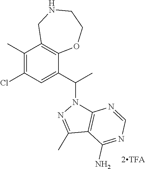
C1(C)=C(Cl)C=C(C(N2N=C(C)C3=C2N=CN=C3N)C)C2=C1CNCCO2
